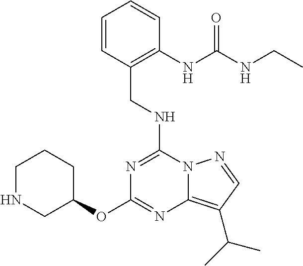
C(NC1=NC(OC2CCCNC2)=NC2=C(C(C)C)C=NN12)C1=C(NC(NCC)=O)C=CC=C1
